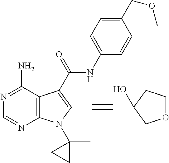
C12=C(C(N)=NC=N1)C(C(=O)NC1=CC=C(COC)C=C1)=C(C#CC1(O)COCC1)N2C1(C)CC1
